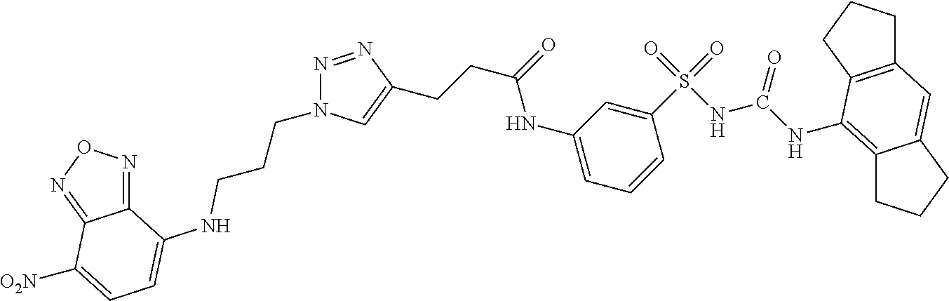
C12=NON=C1C([O2N])=CC=C2NCCCN1N=NC(CCC(=O)NC2=CC=CC(S(=O)(=O)NC(NC3=C4CCCC4=CC4=C3CCC4)=O)=C2)=C1
